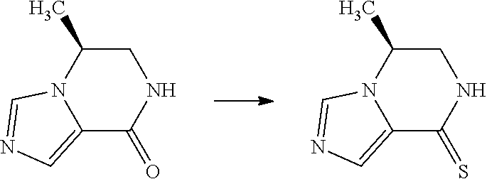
C12=CN=CN1C(C)CNC2=O.C12=CN=CN1C(C)CNC2=S
